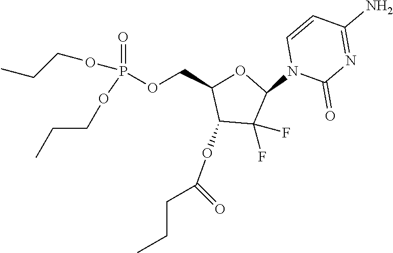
C1(OC(=O)CCC)C(F)(F)C(N2C(=O)N=C(N)C=C2)OC1COP(=O)(OCCC)OCCC
